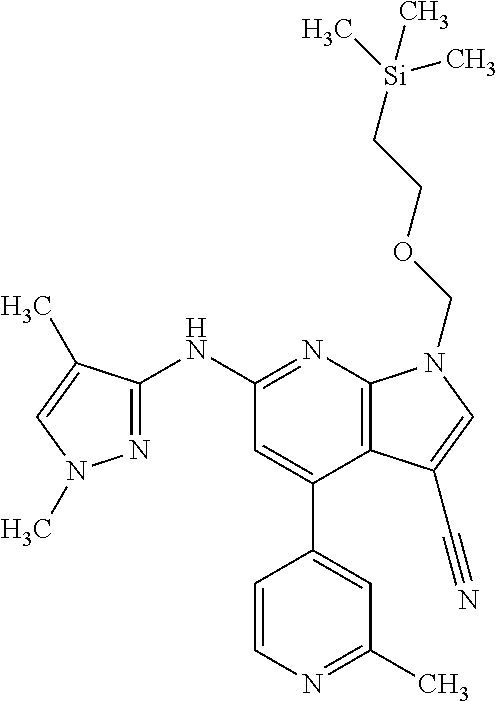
C1(NC2=NN(C)C=C2C)=NC2=C(C(C3=CC(C)=NC=C3)=C1)C(C#N)=CN2COCC[Si](C)(C)C
